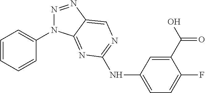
C1=CC=CC(N2N=NC3=CN=C(NC4=CC=C(F)C(C(O)=O)=C4)N=C23)=C1
